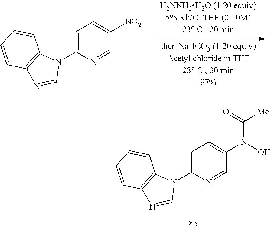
C1=C(N2C3=C(N=C2)C=CC=C3)N=CC([NO2])=C1.C1=C(N2C3=C(N=C2)C=CC=C3)N=CC(N(O)C(=O)[Me])=C1
